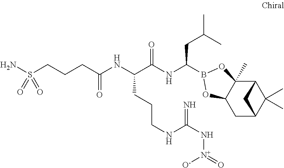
C12C3(C)C(CC(C1(C)C)C2)OB(C(NC(C(NC(=O)CCCS(N)(=O)=O)CCCNC(N[N+]([O-])=O)=N)=O)CC(C)C)O3
